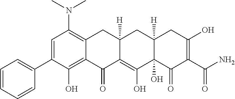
C1=C(C2=CC=CC=C2)C(O)=C2C(=C1N(C)C)CC1([H])C(=C(O)C3(O)C([H])(C1)CC(O)=C(C(N)=O)C3=O)C2=O
